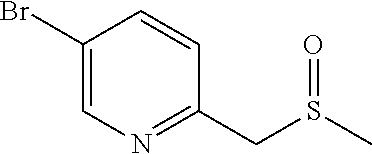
C1(Br)=CN=C(CS(C)=O)C=C1
